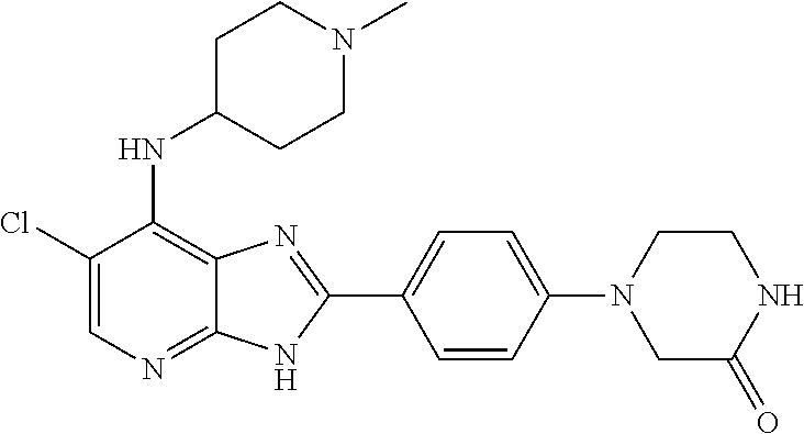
C1(Cl)=CN=C2C(=C1NC1CCN(C)CC1)N=C(C1=CC=C(N3CCNC(=O)C3)C=C1)N2
